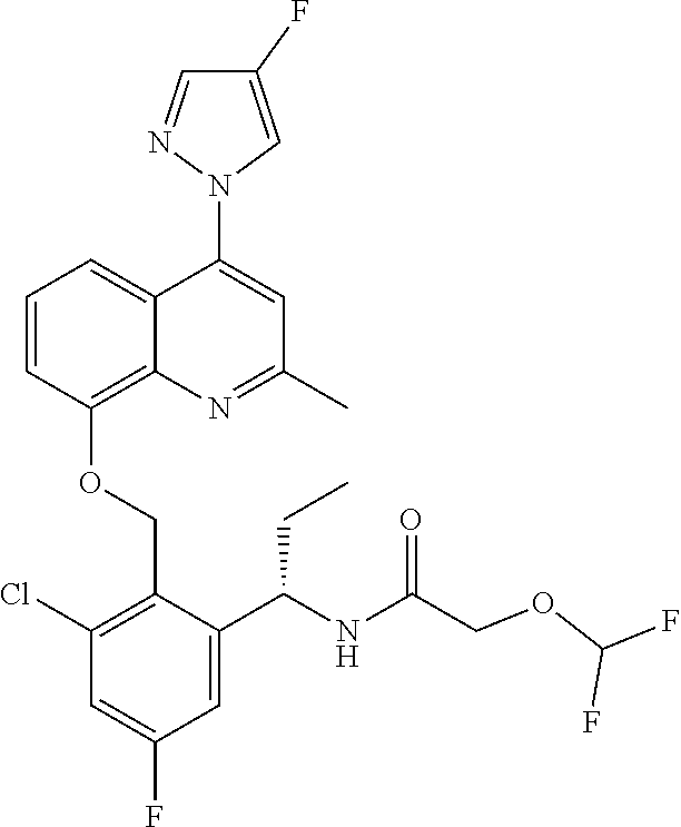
C1=CC(OCC2=C(Cl)C=C(F)C=C2C(NC(COC(F)F)=O)CC)=C2C(=C1)C(N1C=C(F)C=N1)=CC(C)=N2
